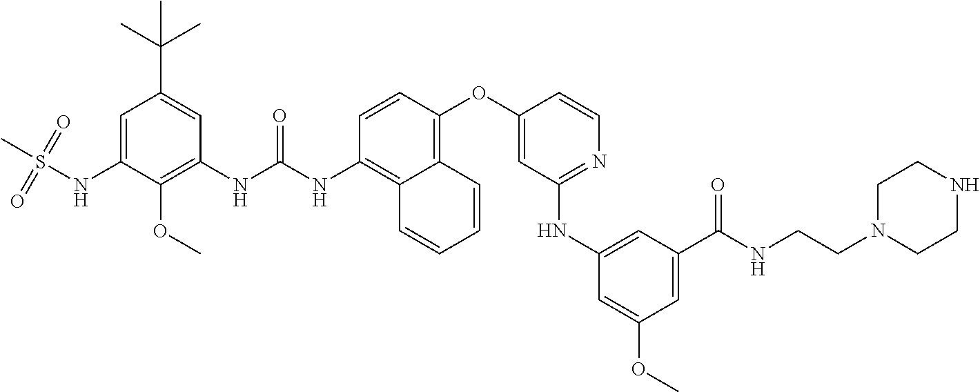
C1=CC(OC2=CC(NC3=CC(C(NCCN4CCNCC4)=O)=CC(OC)=C3)=NC=C2)=C2C(=C1NC(NC1=C(OC)C(NS(C)(=O)=O)=CC(C(C)(C)C)=C1)=O)C=CC=C2
